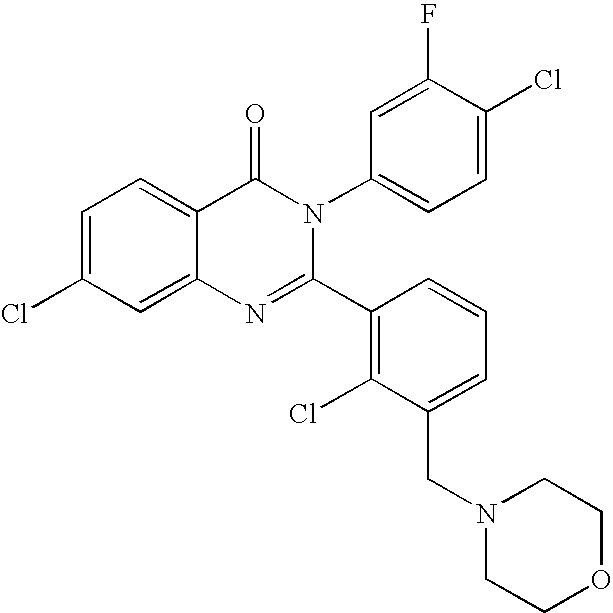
C1=C(Cl)C=C2C(=C1)C(=O)N(C1=CC=C(Cl)C(F)=C1)C(C1=C(Cl)C(CN3CCOCC3)=CC=C1)=N2
